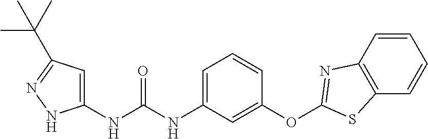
C1=C(NC(NC2=CC=CC(OC3=NC4=C(C=CC=C4)S3)=C2)=O)NN=C1C(C)(C)C
